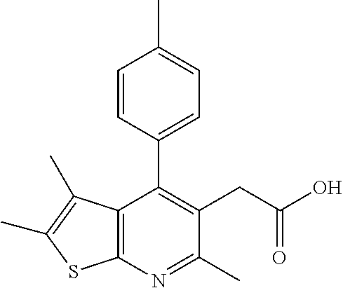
C12=C(N=C(C)C(CC(O)=O)=C1C1=CC=C(C)C=C1)SC(C)=C2C
